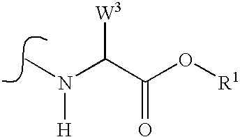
N(C)(C(C(O[R1])=O)[W3])[H]
